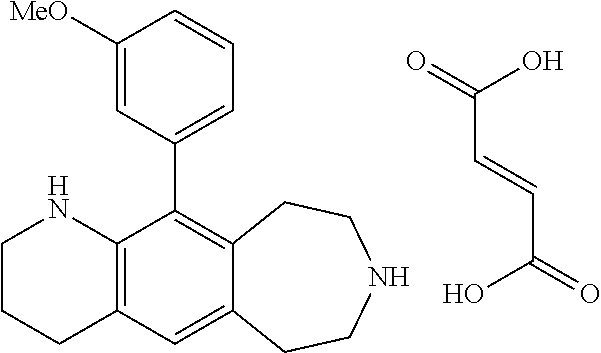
C1CCC2=C(N1)C(C1=CC=CC([OMe])=C1)=C1C(=C2)CCNCC1.C(C=CC(O)=O)(O)=O
